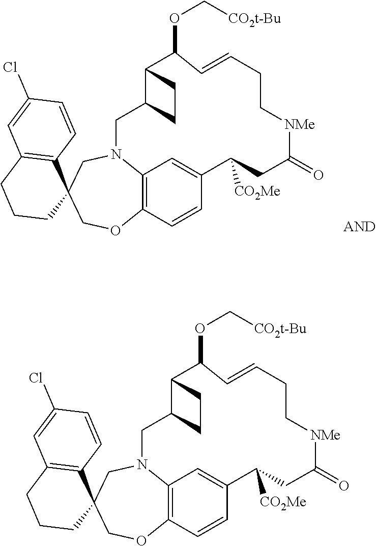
C1OC2=C3N(CC14C1=C(C=C(Cl)C=C1)CCC4)CC1C(CC1)C(OC[CO2t-Bu])C=CCC[NMe]C(=O)CC([CO2Me])C(=C3)C=C2.C1OC2=C3N(CC14C1=C(C=C(Cl)C=C1)CCC4)CC1C(CC1)C(OC[CO2t-Bu])C=CCC[NMe]C(=O)CC([CO2Me])C(=C3)C=C2
